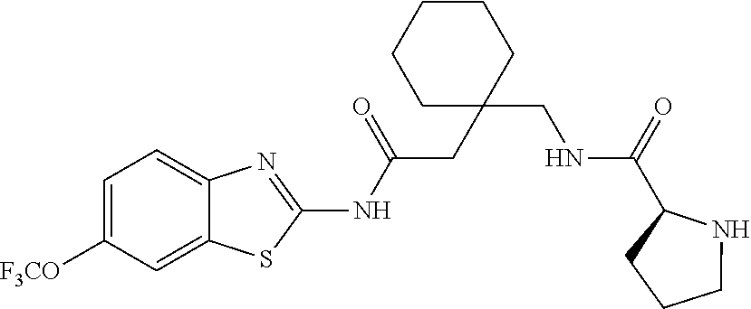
C1=C([F3CO])C=C2C(=C1)N=C(NC(CC1(CNC(C3CCCN3)=O)CCCCC1)=O)S2
